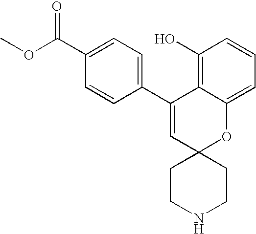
COC(C1=CC=C(C2=CC3(OC4=CC=CC(O)=C24)CCNCC3)C=C1)=O
